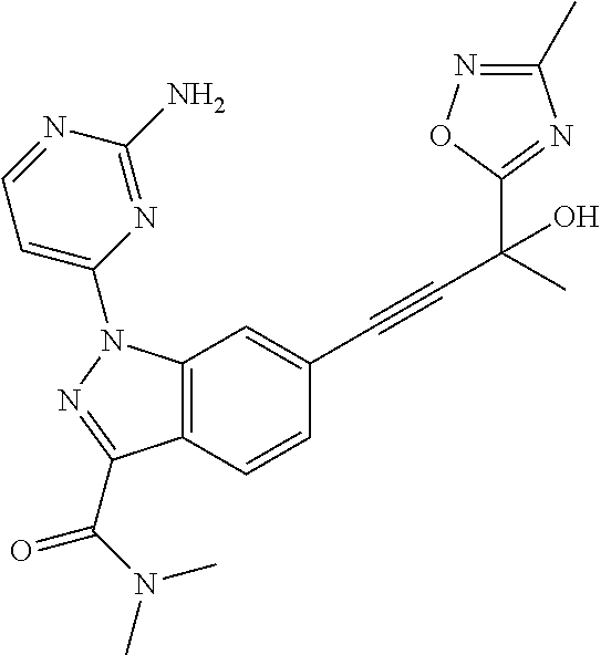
C12=C(C=CC(C#CC(C)(C3=NC(C)=NO3)O)=C1)C(C(N(C)C)=O)=NN2C1=CC=NC(N)=N1
